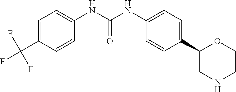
C1=C(C(F)(F)F)C=CC(NC(=O)NC2=CC=C(C3CNCCO3)C=C2)=C1
